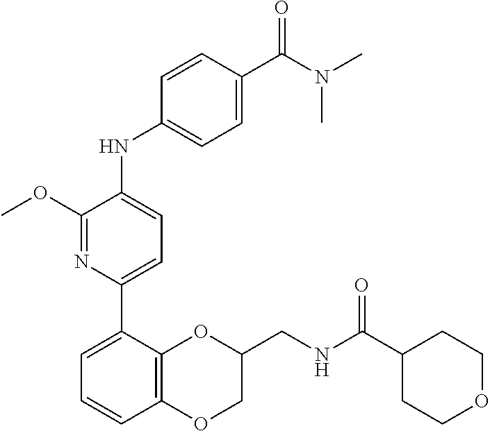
C1(C2=CC=CC3=C2OC(CNC(C2CCOCC2)=O)CO3)=CC=C(NC2=CC=C(C(=O)N(C)C)C=C2)C(OC)=N1
